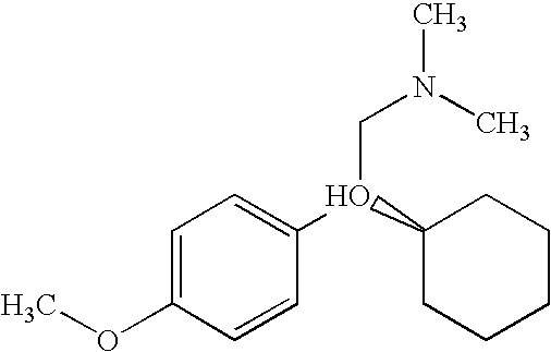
COC1=CC=C(O(C2CCCCC2)CN(C)C)C=C1
